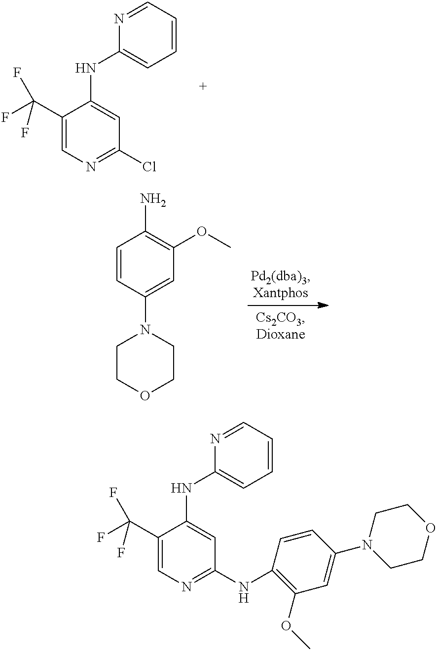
C1(C(F)(F)F)=CN=C(Cl)C=C1NC1=CC=CC=N1.C1=CC(N2CCOCC2)=CC(OC)=C1N.C1(C(F)(F)F)=CN=C(NC2=C(OC)C=C(N3CCOCC3)C=C2)C=C1NC1=CC=CC=N1
